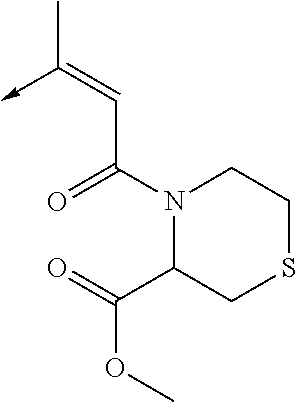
C(C(N1C(C(=O)OC)CSCC1)=O)=C(C)->C
